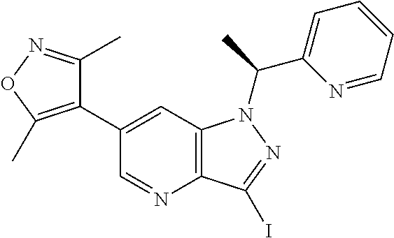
C12=C(C=C(C3=C(C)ON=C3C)C=N1)N(C(C1=CC=CC=N1)C)N=C2I
